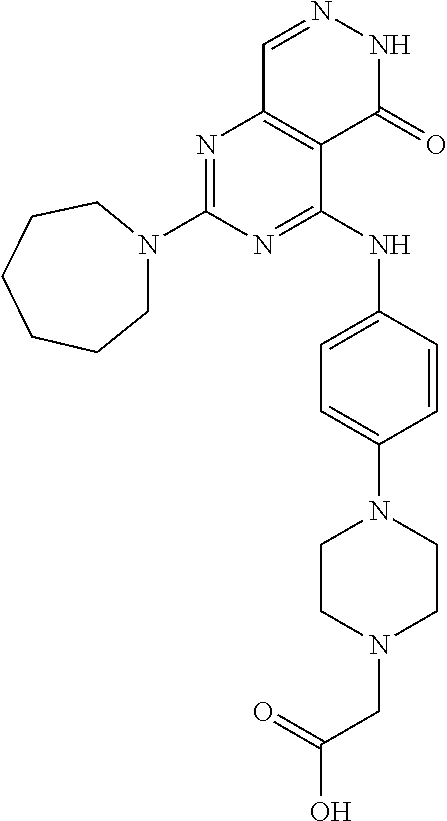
N1=C(NC2=CC=C(N3CCN(CC(O)=O)CC3)C=C2)C2=C(N=C1N1CCCCCC1)C=NNC2=O
